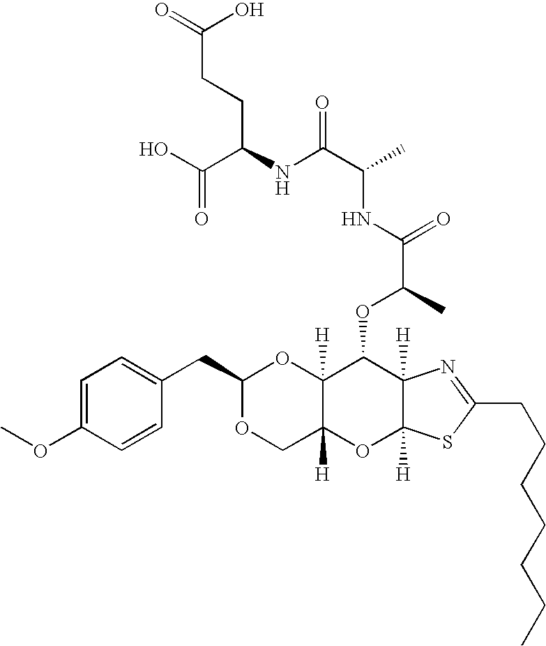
COC1=CC=C(CC2OCC3([H])C([H])(O2)C(OC(C(NC(C(NC(C(O)=O)CCC(=O)O)=O)C)=O)C)C2([H])C([H])(O3)SC(CCCCCCC)=N2)C=C1
